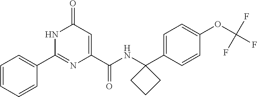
C1(=O)C=C(C(NC2(C3=CC=C(OC(F)(F)F)C=C3)CCC2)=O)N=C(C2=CC=CC=C2)N1
